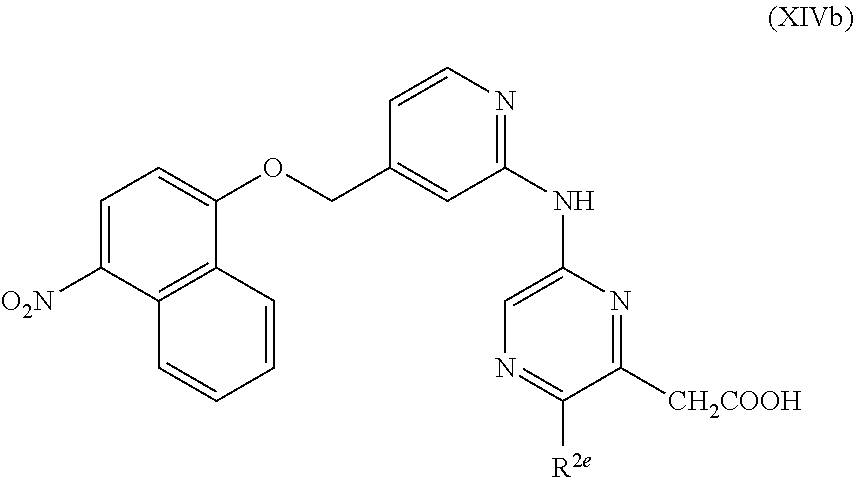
C1=CN=C(NC2=CN=C([R2e])C([CH2COOH])=N2)C=C1COC1=CC=C([O2N])C2=C1C=CC=C2
